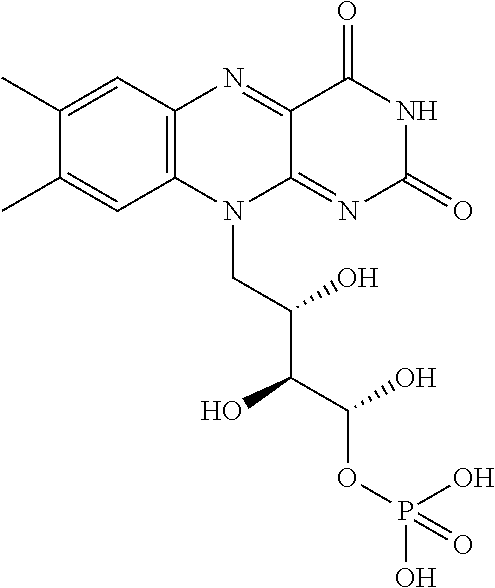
C1(C)=CC2=C(C=C1C)N(CC(C(C(OP(O)(O)=O)O)O)O)C1=NC(=O)NC(=O)C1=N2
